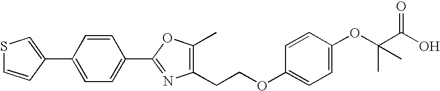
C1(CCOC2=CC=C(OC(C(O)=O)(C)C)C=C2)=C(C)OC(C2=CC=C(C3=CSC=C3)C=C2)=N1
